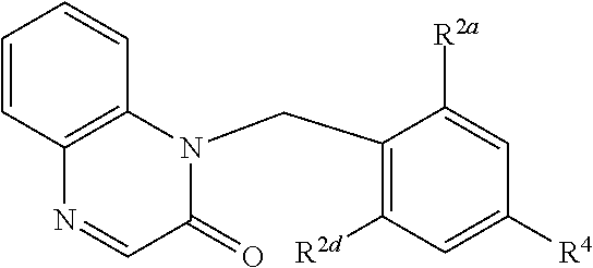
C1=CC2=C(C=C1)N(CC1=C([R2d])C=C([R4])C=C1[R2a])C(=O)C=N2
